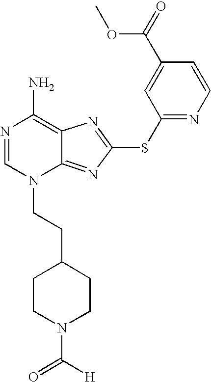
N1=CN(CCC2CCN(C([H])=O)CC2)C2=NC(SC3=NC=CC(C(OC)=O)=C3)=NC2=C1N
